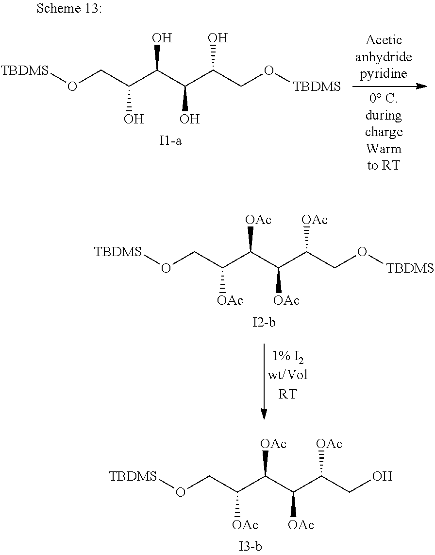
O(CC(C(C(C(CO[TBDMS])[OAc])[OAc])[OAc])[OAc])[TBDMS].O(CC(C(C(C(CO)[OAc])[OAc])[OAc])[OAc])[TBDMS].O(CC(C(C(C(CO[TBDMS])O)O)O)O)[TBDMS]
